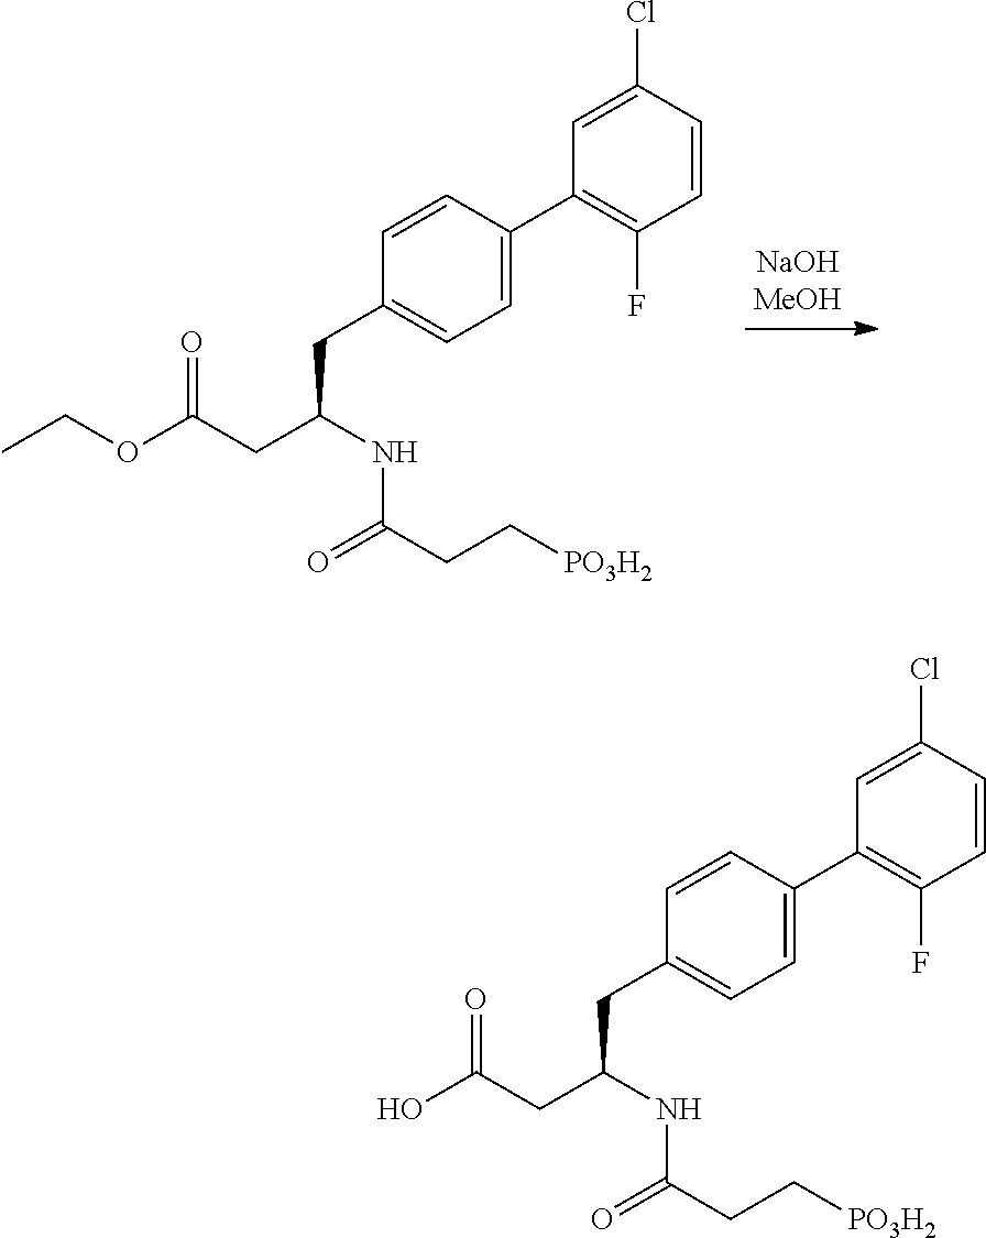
OC(CC(NC(=O)CC[PO3H2])CC1=CC=C(C2=C(F)C=CC(Cl)=C2)C=C1)=O.O(C(CC(NC(=O)CC[PO3H2])CC1=CC=C(C2=C(F)C=CC(Cl)=C2)C=C1)=O)CC
